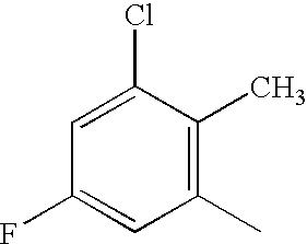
C1=C(Cl)C(C)=C(C)C=C1F
